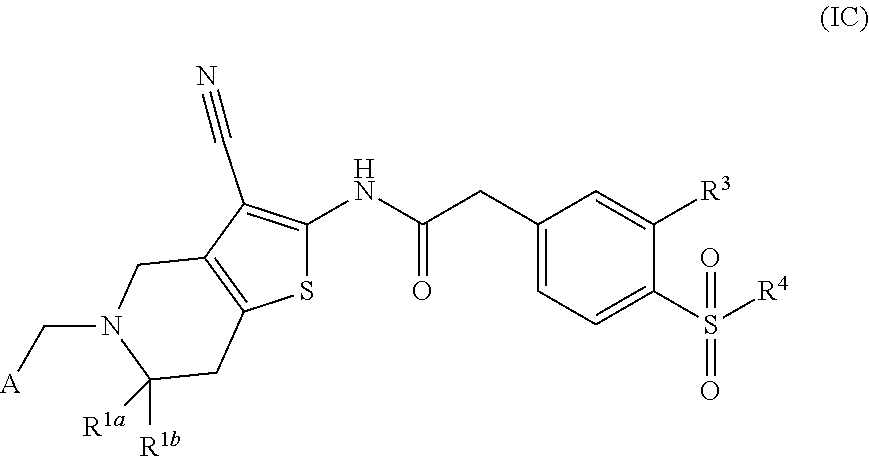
C1(CC(NC2=C(C#N)C3=C(S2)CC([R1b])([R1a])N(C[A])C3)=O)=CC=C(S([R4])(=O)=O)C([R3])=C1
